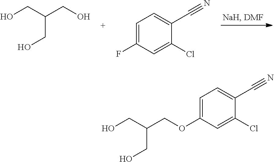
C1=C(F)C=C(Cl)C(C#N)=C1.OCC(CO)CO.C1=C(OCC(CO)CO)C=C(Cl)C(C#N)=C1
